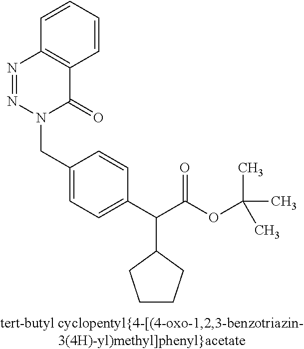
N1=NN(CC2=CC=C(C(C(OC(C)(C)C)=O)C3CCCC3)C=C2)C(=O)C2=C1C=CC=C2
